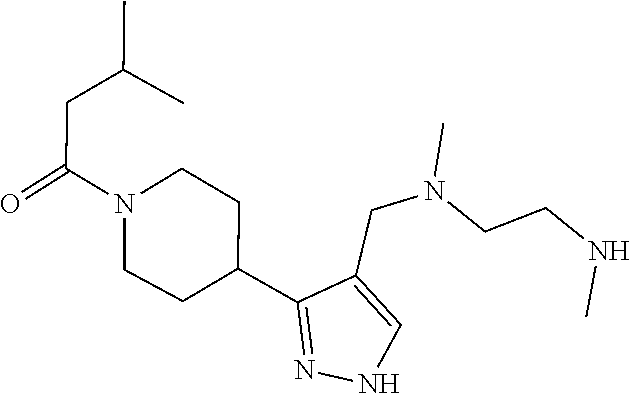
CN(CCNC)CC1=CNN=C1C1CCN(C(=O)CC(C)C)CC1
